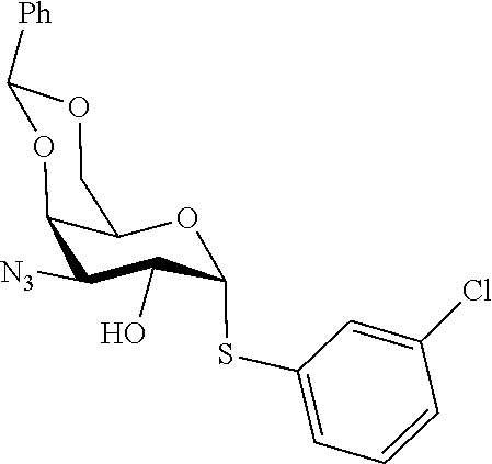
OC1C(SC2=CC=CC(Cl)=C2)OC2C(C1[N3])OC([Ph])OC2
